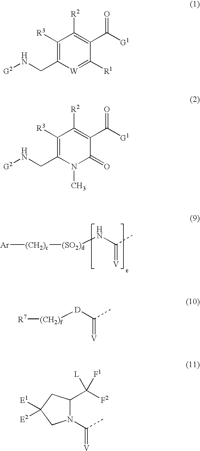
[Ar][(CH2)c][(SO2)d]NC(C)=[V].[(CH2)f]([D]C(C)=[V])[R7].C1([R3])=C(CN[G2])[W]=C([R1])C(C([G1])=O)=C1[R2].C1([R3])=C(CN[G2])N(C)C(=O)C(C([G1])=O)=C1[R2].N1(C(C)=[V])C(C([F2])([L])[F1])CC([E1])([E2])C1
